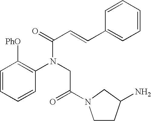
C1=CC=CC(N(CC(=O)N2CCC(N)C2)C(C=CC2=CC=CC=C2)=O)=C1[PhO]
